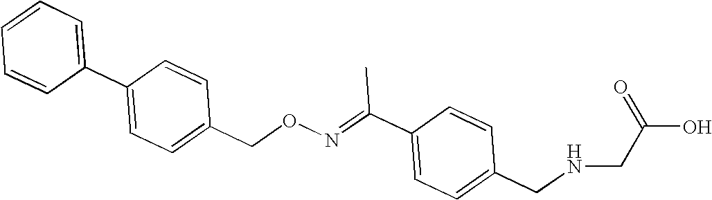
C1=CC=C(C2=CC=C(CON=C(C3=CC=C(CNCC(O)=O)C=C3)C)C=C2)C=C1
